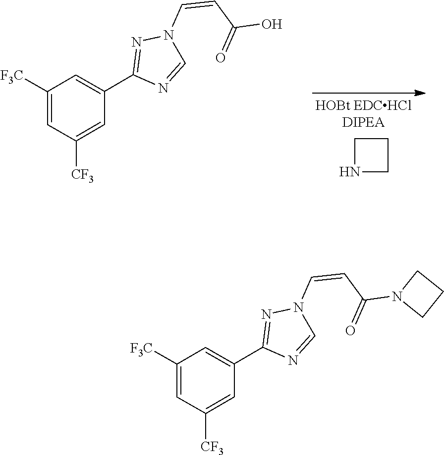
C1(C2=CC([F3C])=CC([CF3])=C2)=NN(C=CC(=O)N2CCC2)C=N1.C1(C2=CC([F3C])=CC([CF3])=C2)=NN(C=CC(=O)O)C=N1.N1CCC1
